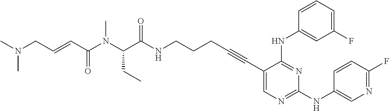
C1(C#CCCCNC(C(N(C(C=CCN(C)C)=O)C)CC)=O)=CN=C(NC2=CN=C(F)C=C2)N=C1NC1=CC(F)=CC=C1
